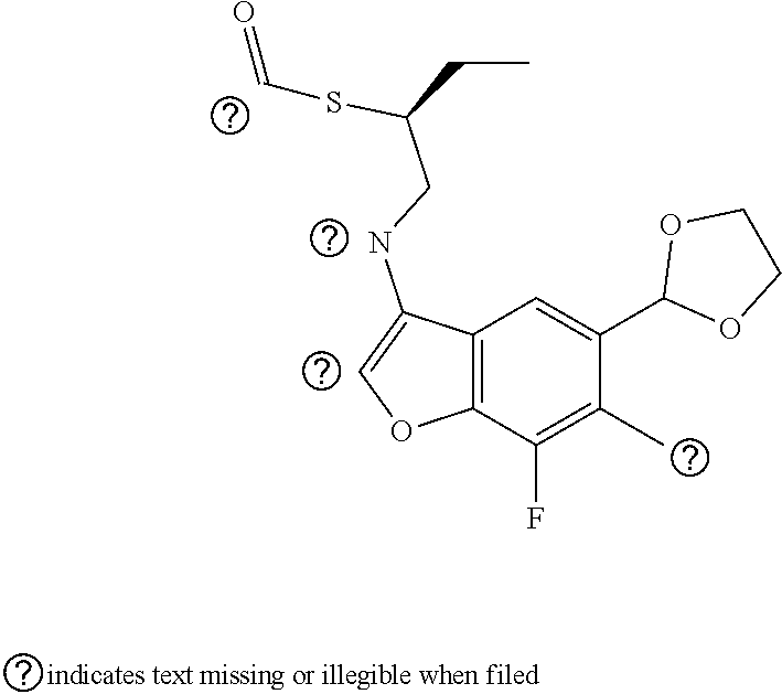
C12=C(C(F)=C(C)C(C3OCCO3)=C1)OC=C2NCC(CC)SC=O
